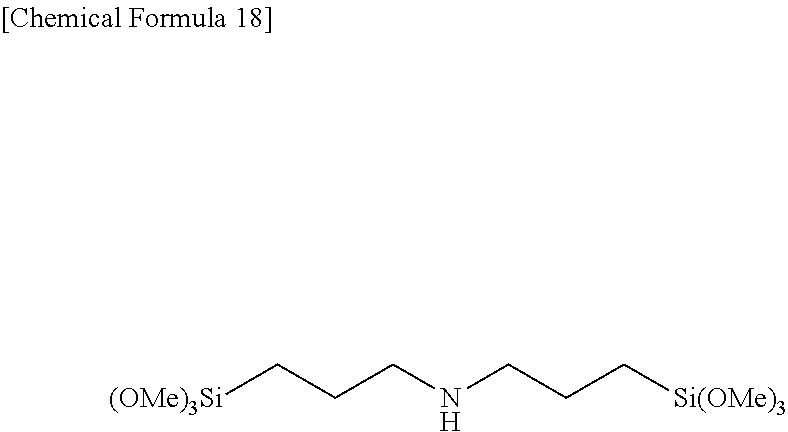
[(OMe)3Si]CCCNCCC[Si(OMe)3]
